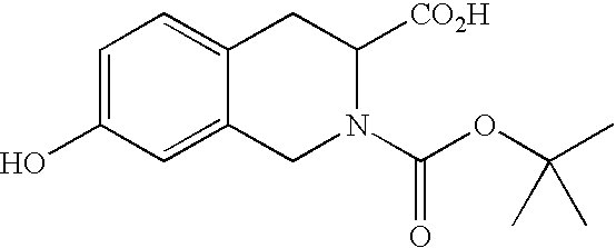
C1=C(O)C=C2C(=C1)CC([CO2H])N(C(OC(C)(C)C)=O)C2
